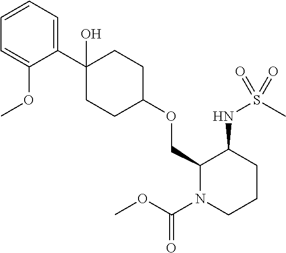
C1(C2(O)CCC(OCC3N(C(OC)=O)CCCC3NS(C)(=O)=O)CC2)=CC=CC=C1OC
